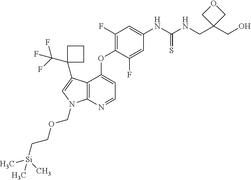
C1(F)=C(OC2=CC=NC3=C2C(C2(C(F)(F)F)CCC2)=CN3COCC[Si](C)(C)C)C(F)=CC(NC(=S)NCC2(CO)COC2)=C1
